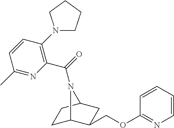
C1C2C(COC3=NC=CC=C3)CC(C1)N2C(=O)C1=C(N2CCCC2)C=CC(C)=N1
